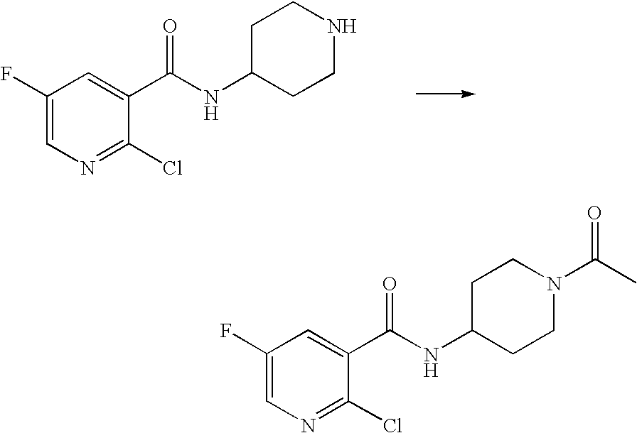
C1(F)=CN=C(Cl)C(C(NC2CCN(C(C)=O)CC2)=O)=C1.C1(F)=CN=C(Cl)C(C(NC2CCNCC2)=O)=C1
